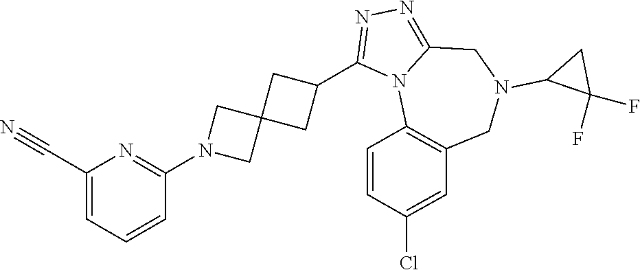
C1=C(C#N)N=C(N2CC3(C2)CC(C2=NN=C4N2C2=C(CN(C5C(F)(F)C5)C4)C=C(Cl)C=C2)C3)C=C1
